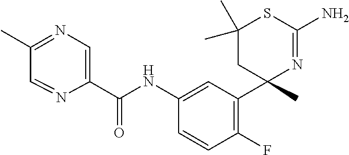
C(NC1=CC(C2(C)N=C(N)SC(C)(C)C2)=C(F)C=C1)(=O)C1=CN=C(C)C=N1
